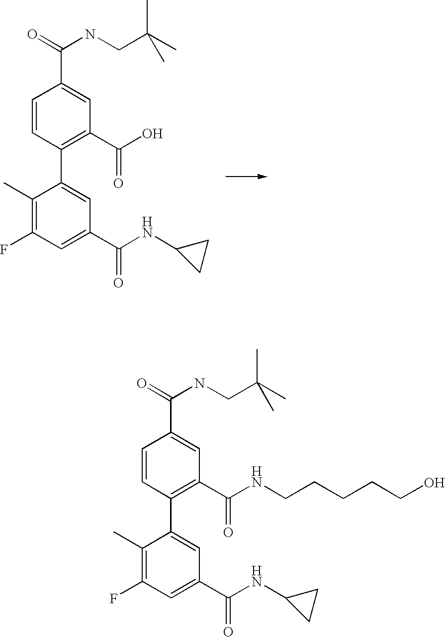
C1(C)=C(F)C=C(C(=O)NC2CC2)C=C1C1=C(C(O)=O)C=C(C(=O)NCC(C)(C)C)C=C1.C1(C)=C(F)C=C(C(=O)NC2CC2)C=C1C1=C(C(NCCCCCO)=O)C=C(C(=O)NCC(C)(C)C)C=C1
